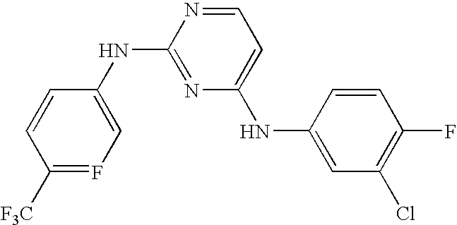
C1=CC(NC2=NC(NC3=CC(Cl)=C(F)C=C3)=CC=N2)=CF=C1[F3C]
